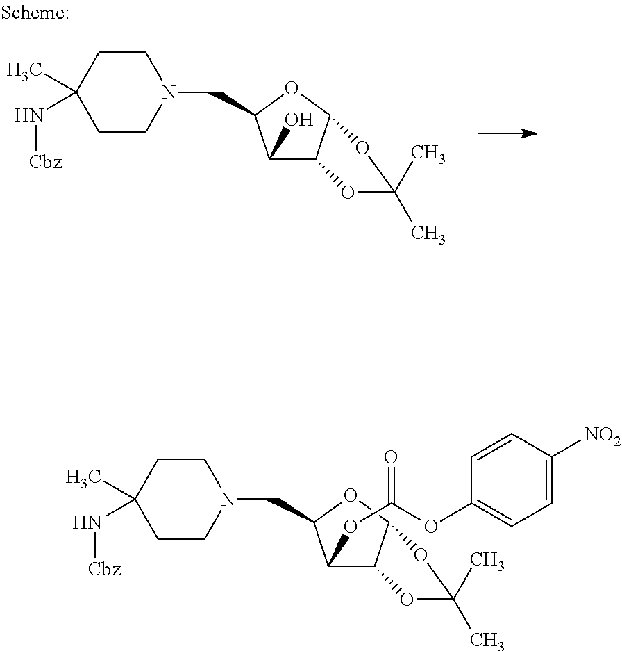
C1(C)(N[Cbz])CCN(CC2C(O)C3C(O2)OC(C)(C)O3)CC1.C1CN(CC2C(OC(=O)OC3=CC=C([NO2])C=C3)C3C(O2)OC(C)(C)O3)CCC1(C)N[Cbz]
